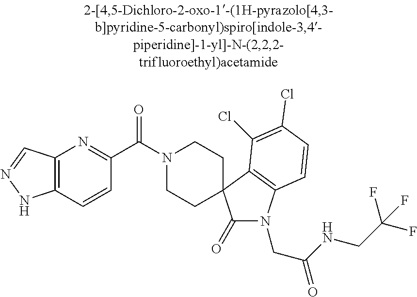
N1(C(C2=NC3=C(C=C2)NN=C3)=O)CCC2(CC1)C(=O)N(CC(NCC(F)(F)F)=O)C1=C2C(Cl)=C(Cl)C=C1
